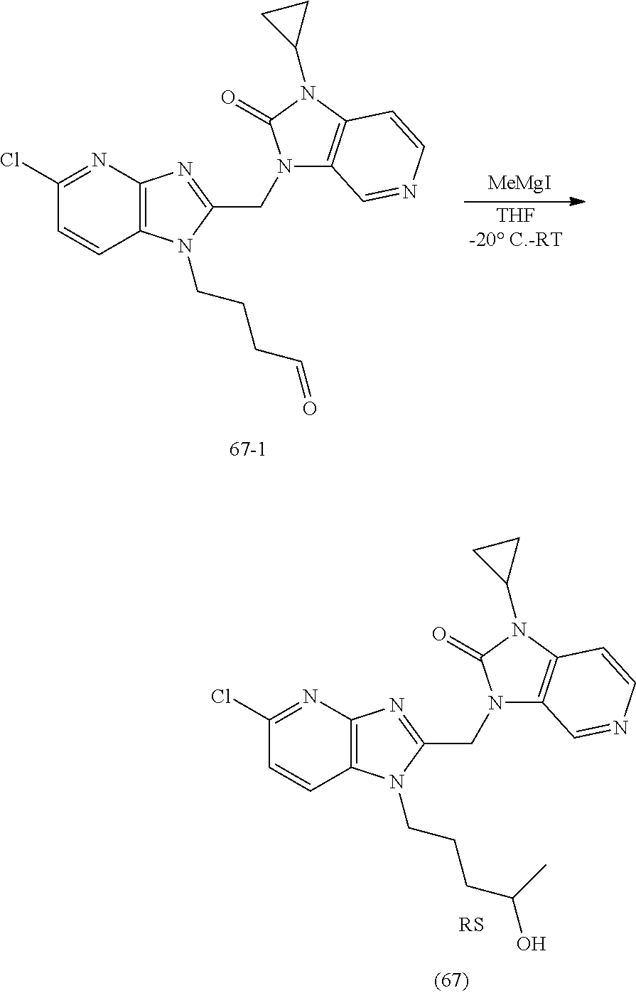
C1(Cl)=NC2=C(C=C1)N(CCCC(O)C)C(CN1C3=C(N(C4CC4)C1=O)C=CN=C3)=N2.C1(Cl)=NC2=C(C=C1)N(CCCC=O)C(CN1C3=C(N(C4CC4)C1=O)C=CN=C3)=N2.[THF-20 C.-RT].[MeMgI]
